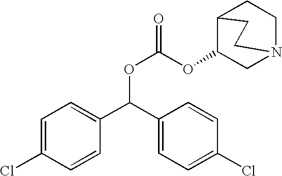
C1=C(Cl)C=CC(C(C2=CC=C(Cl)C=C2)OC(=O)OC2C3CCN(C2)CC3)=C1
